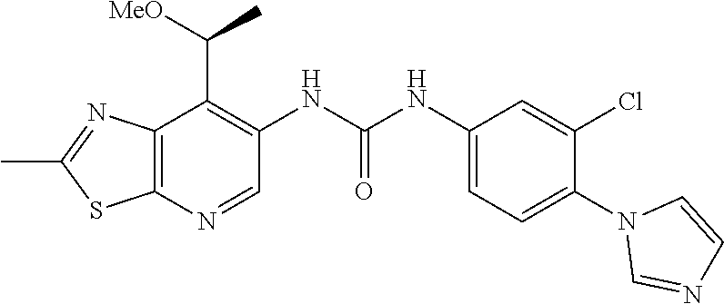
N1=CN(C2=CC=C(NC(NC3=C(C(C)[MeO])C4=C(N=C3)SC(C)=N4)=O)C=C2Cl)C=C1
